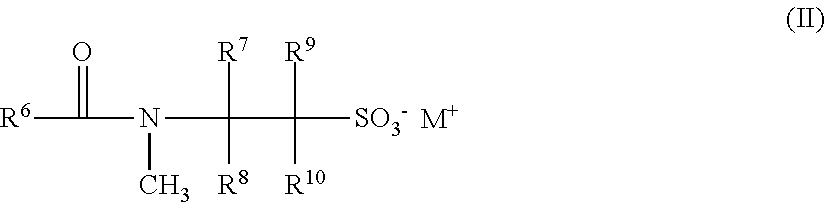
[R6]C(=O)N(C([R7])(C([R9])([SO3-])[R10])[R8])C.[M+]
